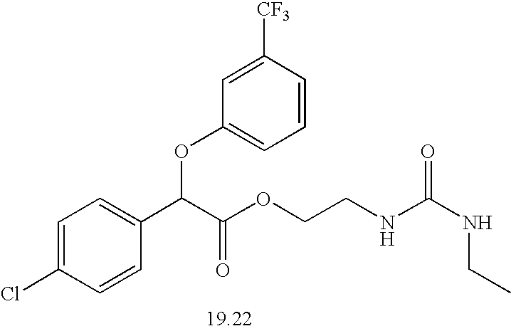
C1=C(Cl)C=CC(C(C(OCCNC(NCC)=O)=O)OC2=CC=CC([CF3])=C2)=C1
